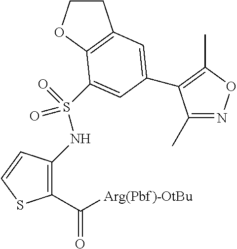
C1(C([Arg(Pbf)-OtBu])=O)=C(NS(=O)(=O)C2=CC(C3=C(C)ON=C3C)=CC3=C2OCC3)C=CS1
